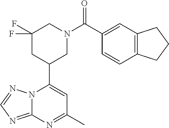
N12C(=NC=N1)N=C(C)C=C2C1CN(C(=O)C2=CC3=C(C=C2)CCC3)CC(F)(F)C1
